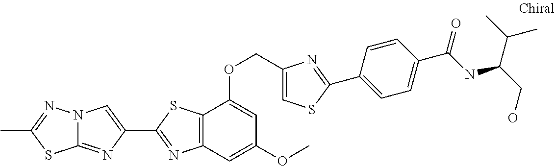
C12=NC(C3=NC4=C(S3)C(OCC3=CSC(C5=CC=C(C(NC(CO)C(C)C)=O)C=C5)=N3)=CC(OC)=C4)=CN1N=C(C)S2
